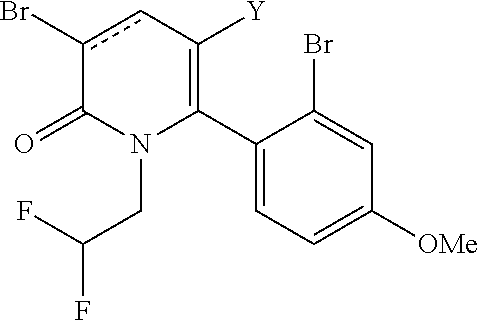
C1(C2=C([Y])cc(Br)C(=O)N2CC(F)F)=CC=C([OMe])C=C1Br
